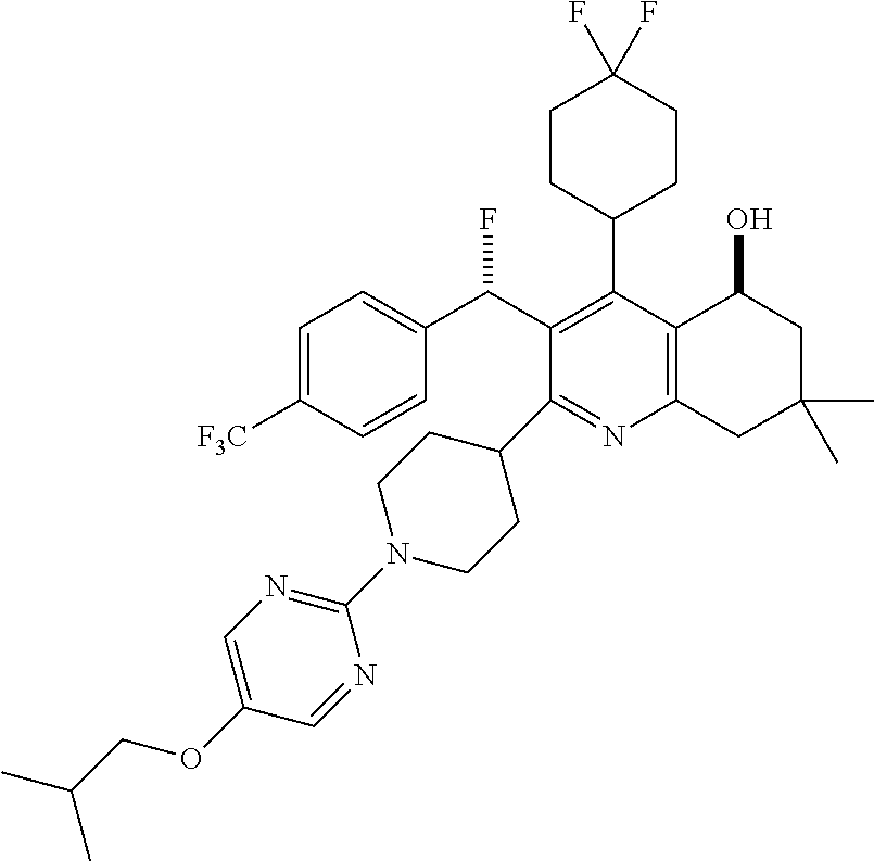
C1=C([F3C])C=CC(C(C2=C(C3CCC(F)(F)CC3)C3=C(N=C2C2CCN(C4=NC=C(OCC(C)C)C=N4)CC2)CC(C)(C)CC3O)F)=C1
